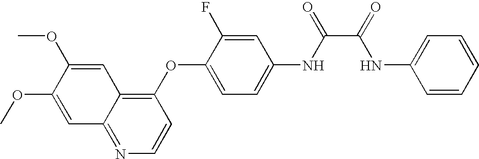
C1=C(OC)C(OC)=CC2=NC=CC(OC3=CC=C(NC(=O)C(=O)NC4=CC=CC=C4)C=C3F)=C12
